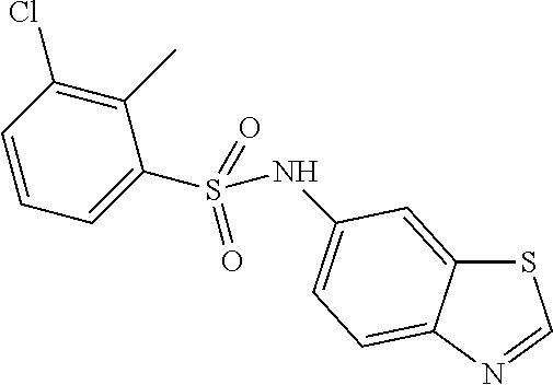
S1C2=CC(NS(C3=CC=CC(Cl)=C3C)(=O)=O)=CC=C2N=C1
